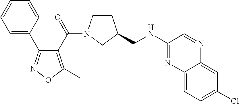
C1(C(=O)N2CCC(CNC3=NC4=CC=C(Cl)C=C4N=C3)C2)=C(C)ON=C1C1=CC=CC=C1
